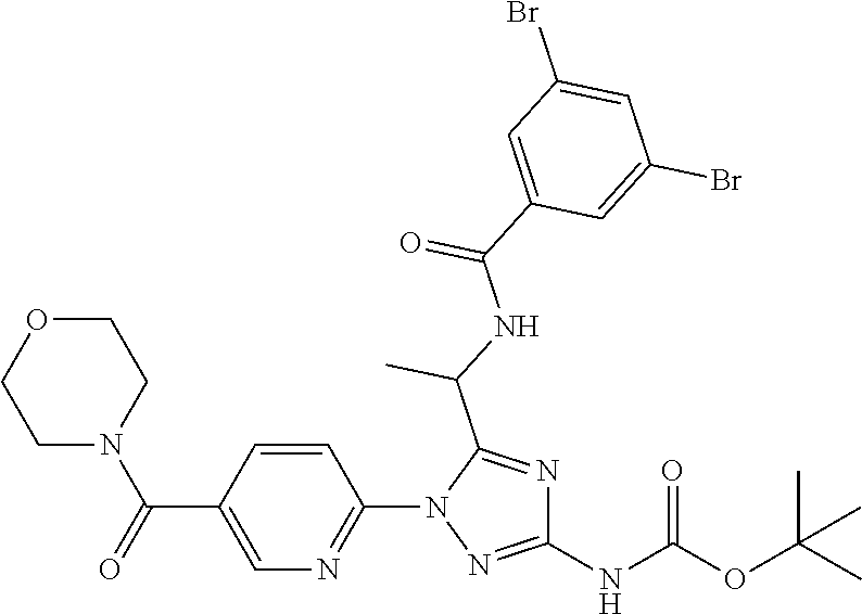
C1N(C(C2=CN=C(N3N=C(NC(=O)OC(C)(C)C)N=C3C(C)NC(=O)C3=CC(Br)=CC(Br)=C3)C=C2)=O)CCOC1
